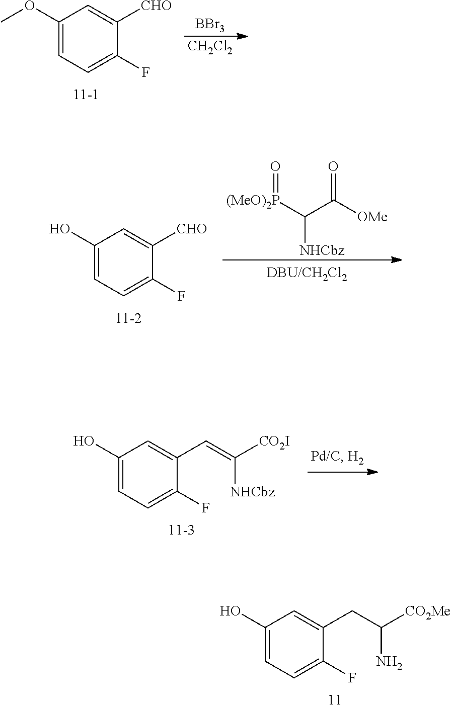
[BBr3].[CH2Cl2].C1(OC)=CC=C(F)C([CHO])=C1.C([(MeO)2P]=O)([NHCbz])C([OMe])=O.C1(O)=CC=C(F)C([CHO])=C1.C1(O)=CC=C(F)C(C=C([CO2I])[NHCbz])=C1.C1(O)=CC=C(F)C(CC([CO2Me])N)=C1
